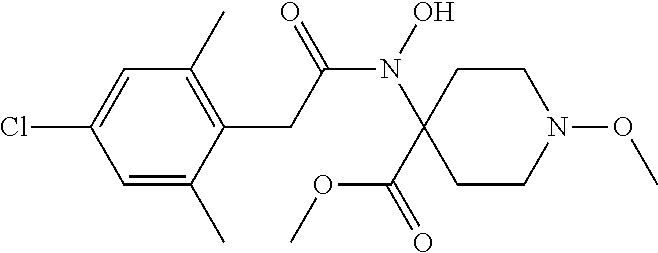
C1=C(C)C(CC(N(O)C2(C(OC)=O)CCN(OC)CC2)=O)=C(C)C=C1Cl
